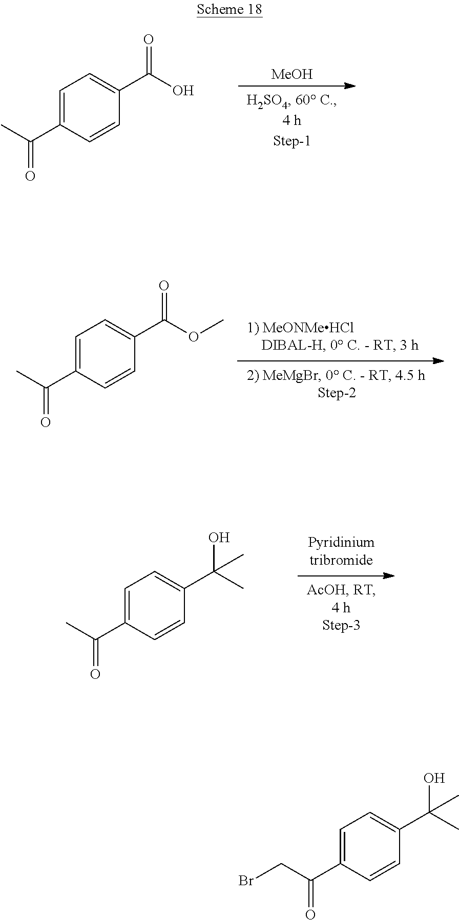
C1=C(C(C)=O)C=CC(C(O)=O)=C1.[MeOH].C1=C(C(C)=O)C=CC(C(OC)=O)=C1.C1=C(C(C)=O)C=CC(C(C)(O)C)=C1.C1=C(C(CBr)=O)C=CC(C(C)(O)C)=C1
